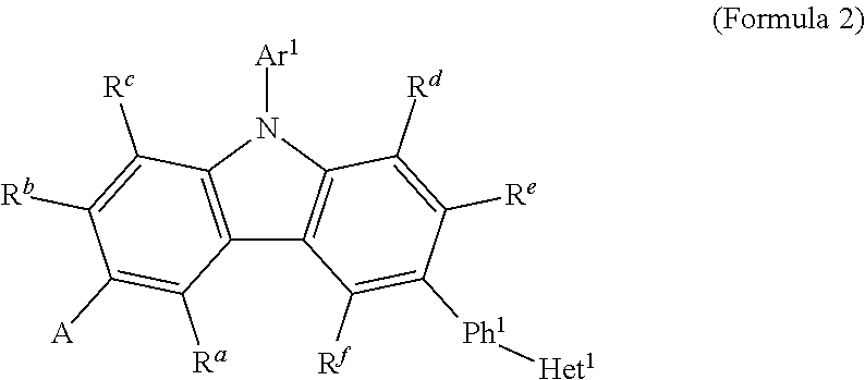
C12=C(N([Ar1])C3=C1C([Rf])=C([Ph1][Het1])C([Re])=C3[Rd])C([Rc])=C([Rb])C([A])=C2[Ra]
